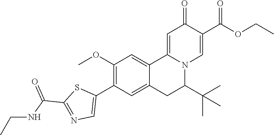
O(C)C1=C(C2=CN=C(C(NCC)=O)S2)C=C2C(=C1)C1=CC(=O)C(C(=O)OCC)=CN1C(C(C)(C)C)C2
